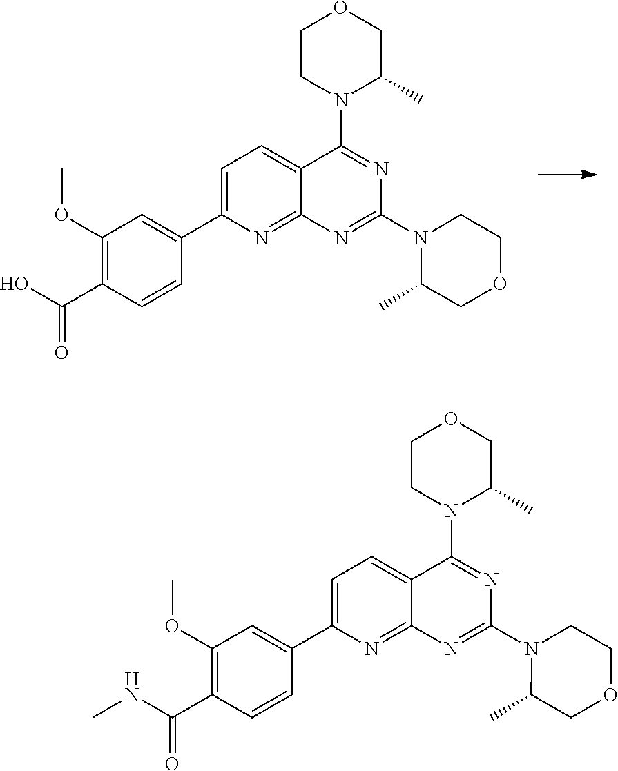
C1CN(C2=NC(N3C(C)COCC3)=NC3=NC(C4=CC(OC)=C(C(O)=O)C=C4)=CC=C23)C(C)CO1.C1CN(C2=NC(N3C(C)COCC3)=NC3=NC(C4=CC(OC)=C(C(NC)=O)C=C4)=CC=C23)C(C)CO1
